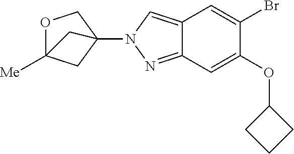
C1(OC2CCC2)=CC2=NN(C34COC([Me])(C3)C4)C=C2C=C1Br
